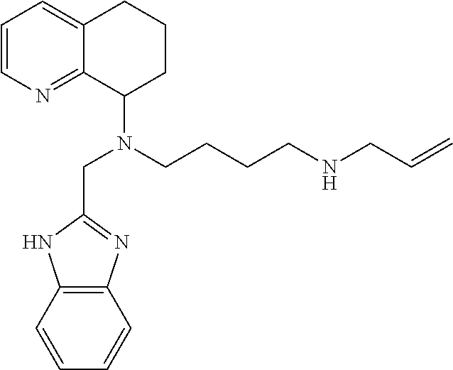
N(CCCCN(CC1=NC2=C(N1)C=CC=C2)C1CCCC2=CC=CN=C12)CC=C
